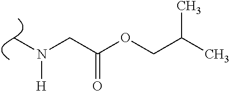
C(C(OCC(C)C)=O)N([H])C
